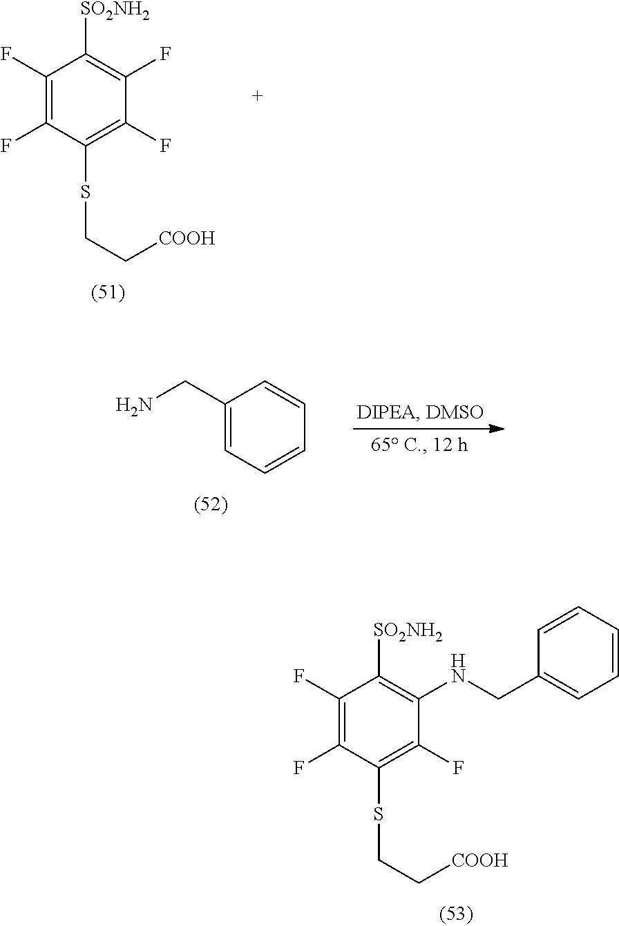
C1(F)=C(F)C(SCC[COOH])=C(F)C(F)=C1[SO2NH2].C1(CN)=CC=CC=C1.C1(F)=C(F)C(SCC[COOH])=C(F)C(NCC2=CC=CC=C2)=C1[SO2NH2]
